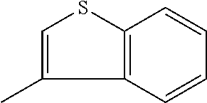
C1=C(C)C2=C(S1)C=CC=C2
